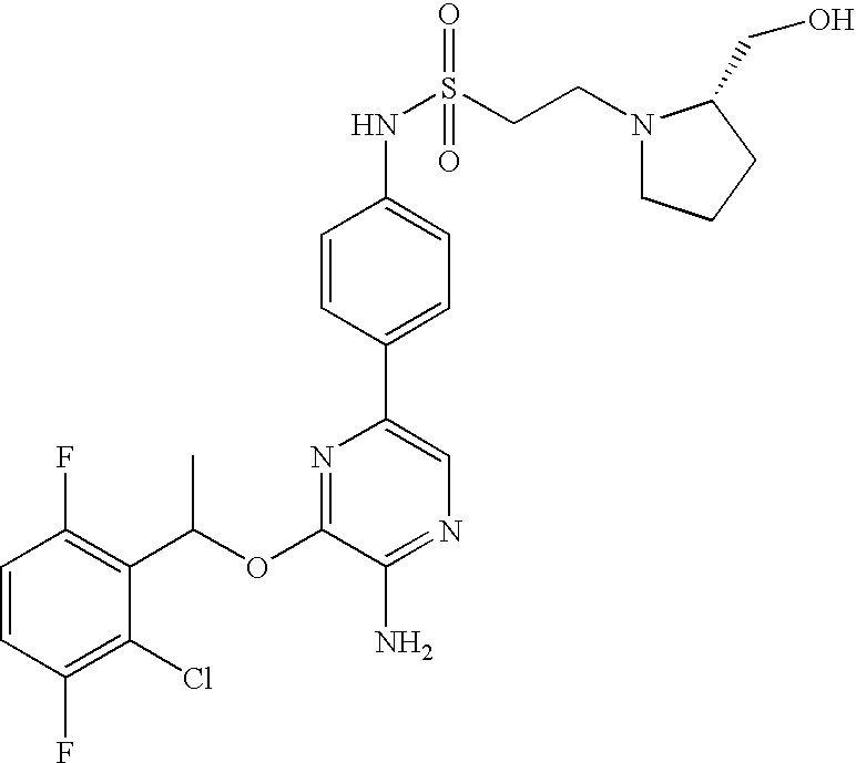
C1=CC(F)=C(Cl)C(C(OC2=NC(C3=CC=C(NS(=O)(=O)CCN4CCCC4CO)C=C3)=CN=C2N)C)=C1F
